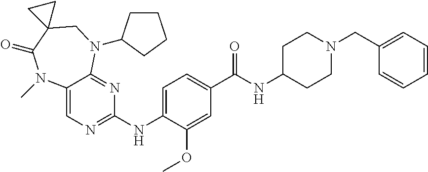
C12=CN=C(NC3=CC=C(C(NC4CCN(CC5=CC=CC=C5)CC4)=O)C=C3OC)N=C1N(C1CCCC1)CC1(C(=O)N2C)CC1
